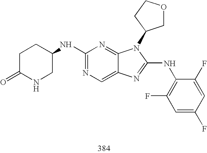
C1(NC2CNC(=O)CC2)=NC=C2C(=N1)N(C1COCC1)C(NC1=C(F)C=C(F)C=C1F)=N2
